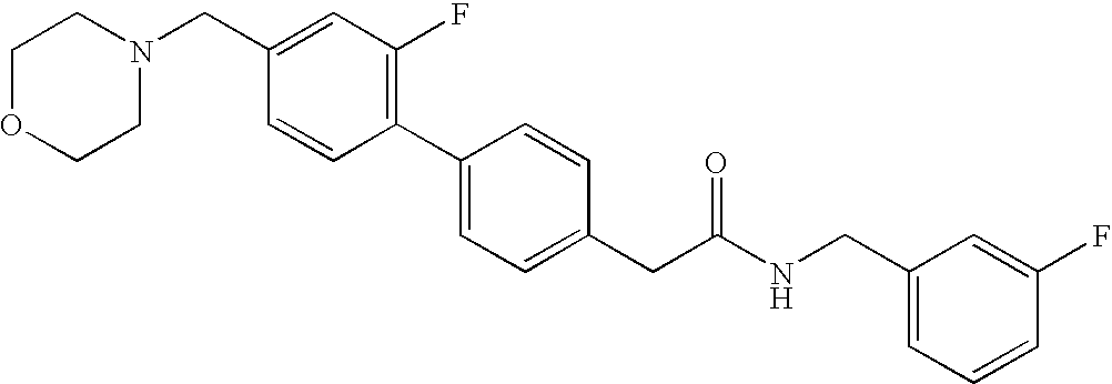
C1(CN2CCOCC2)=CC(F)=C(C2=CC=C(CC(NCC3=CC=CC(F)=C3)=O)C=C2)C=C1
